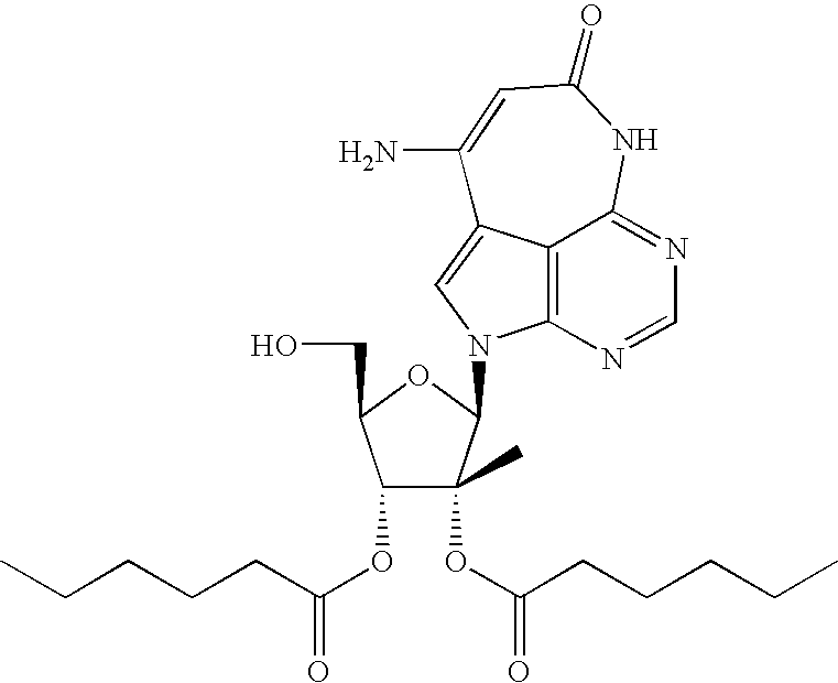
C12=C3N=CN=C1NC(=O)C=C(N)C2=CN3C1C(OC(=O)CCCCC)(C)C(OC(CCCCC)=O)C(CO)O1
